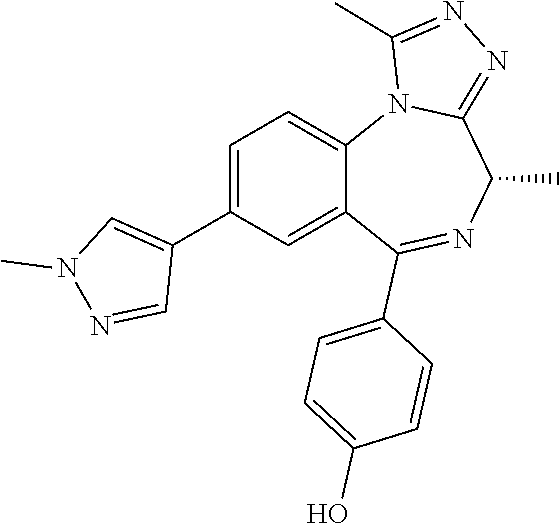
C12=CC(C3=CN(C)N=C3)=CC=C1N1C(=NN=C1C)C(C)N=C2C1=CC=C(O)C=C1
